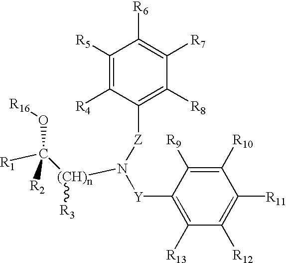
C1([R5])=C([R4])C([Z]N([Y]C2=C([R13])C([R12])=C([R11])C([R10])=C2[R9])[(CH)n](C([R1])(O[R16])[R2])[R3])=C([R8])C([R7])=C1[R6]
